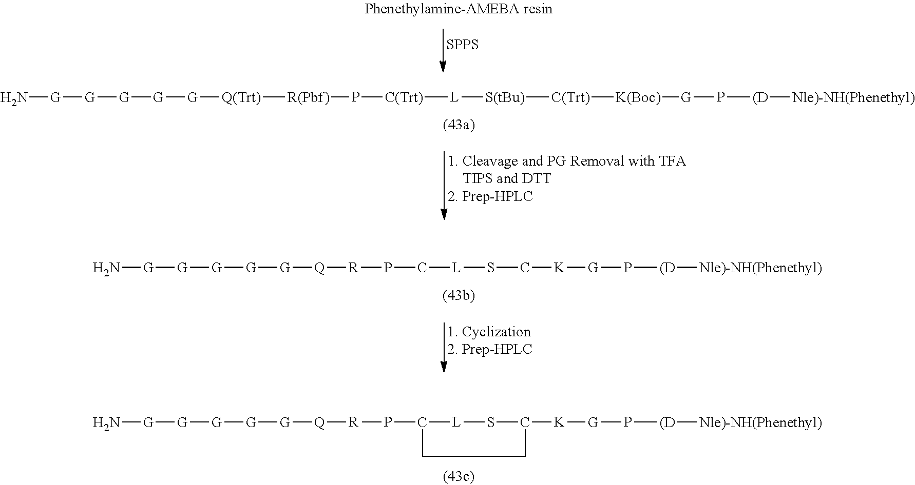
[SPPS].[1. Cleavage and PG Removal with TFA    TIPS and DTT2. Prep-HPLC].N[G][G][G][G][G][Q(Trt)][R(Pbf)]P[C(Trt)][L][S(tBu)][C(Trt)][K(Boc)][G]P[(D][Nle)-NH(Phenethyl)].[1. Cyclization2. Prep-HPLC].[G](P[(D][Nle)-NH(Phenethyl)])[K]CS[L]CP[R][Q][G][G][G][G][G]N.[G](P[(D][Nle)-NH(Phenethyl)])[K]C1S[L]C(P[R][Q][G][G][G][G][G]N)CC1
